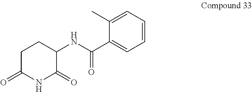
C1(NC(C2=CC=CC=C2C)=O)C(=O)NC(=O)CC1
